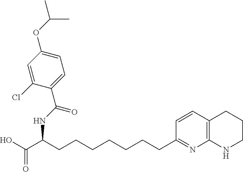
C(CCCCCCCC1=NC2=C(C=C1)CCCN2)(C(O)=O)NC(C1=CC=C(OC(C)C)C=C1Cl)=O
